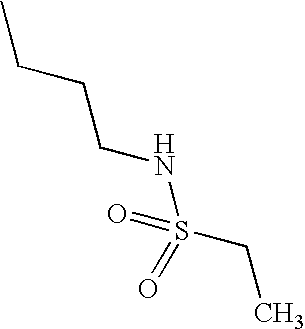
CCCCNS(CC)(=O)=O
